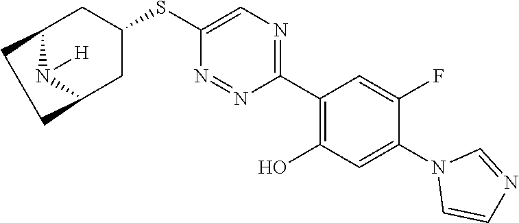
C1(C2=C(O)C=C(N3C=CN=C3)C(F)=C2)=NC=C(SC2CC3N([H])C(C2)CC3)N=N1
